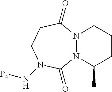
N12N(C(=O)N(N[P4])CCC1=O)C(C)CCC2
